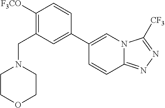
C1([F3CO])=C(CN2CCOCC2)C=C(C2=CN3C(=NN=C3[CF3])C=C2)C=C1
